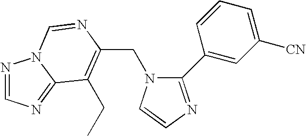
C(N1C(C2=CC([CN])=CC=C2)=NC=C1)C1=C(CC)C2=NC=NN2C=N1
